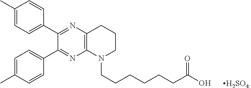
C1(C)=CC=C(C2=NC3=C(N=C2C2=CC=C(C)C=C2)N(CCCCCCC(O)=O)CCC3)C=C1.[H2SO4]
